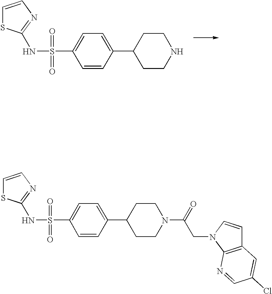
C1CNCCC1C1=CC=C(S(=O)(=O)NC2=NC=CS2)C=C1.C1CN(C(=O)CN2C3=C(C=C2)C=C(Cl)C=N3)CCC1C1=CC=C(S(=O)(=O)NC2=NC=CS2)C=C1
